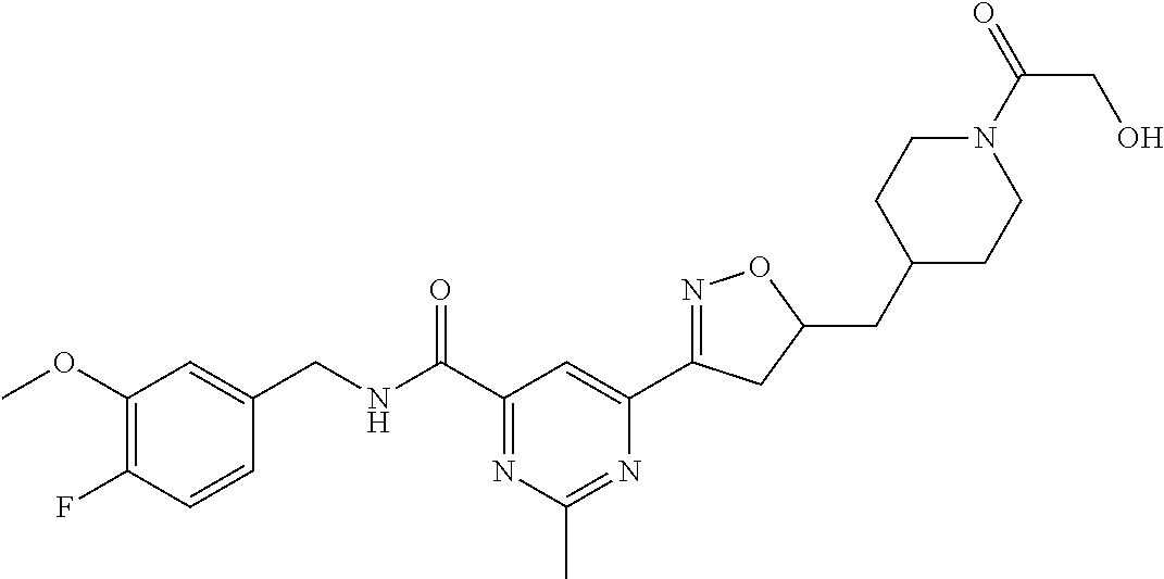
C1(OC)=C(F)C=CC(CNC(C2=NC(C)=NC(C3=NOC(CC4CCN(C(=O)CO)CC4)C3)=C2)=O)=C1
